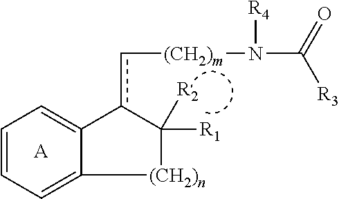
[A].C1=CC=C2[(CH2)n]C([R1])([R2])c(c[(CH2)m]N(C([R3])=O)[R4])C2=C1
